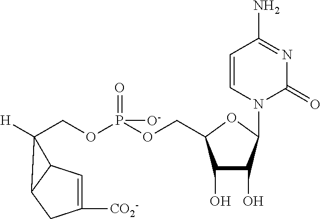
C1(O)C(O)C(N2C(=O)N=C(N)C=C2)OC1COP(OCC1([H])C2C=C([CO2-])CC21)([O-])=O
